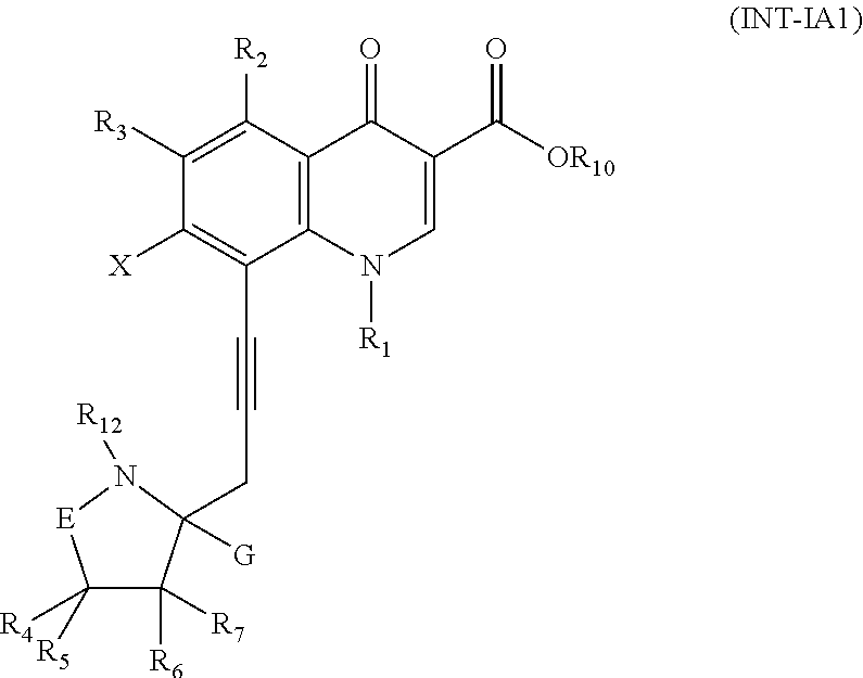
C1([R3])=C([R2])C2=C(N([R1])C=C(C([OR10])=O)C2=O)C(C#CCC2([G])C([R6])([R7])C([R5])([R4])[E]N2[R12])=C1[X]
